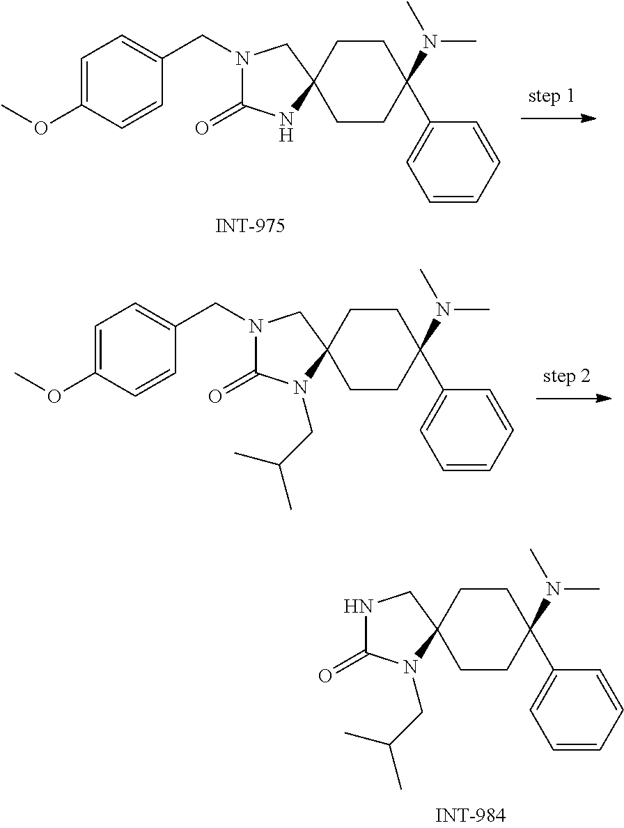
C1CC2(CCC1(N(C)C)C1=CC=CC=C1)NC(=O)N(CC1=CC=C(OC)C=C1)C2.C1CC2(CCC1(N(C)C)C1=CC=CC=C1)N(CC(C)C)C(=O)N(CC1=CC=C(OC)C=C1)C2.C1CC2(CCC1(N(C)C)C1=CC=CC=C1)N(CC(C)C)C(=O)NC2
